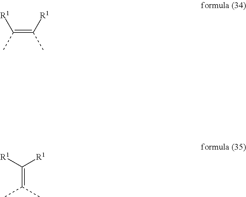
C(=C(C)[R1])([R1])C.C(=C([R1])[R1])(C)C
